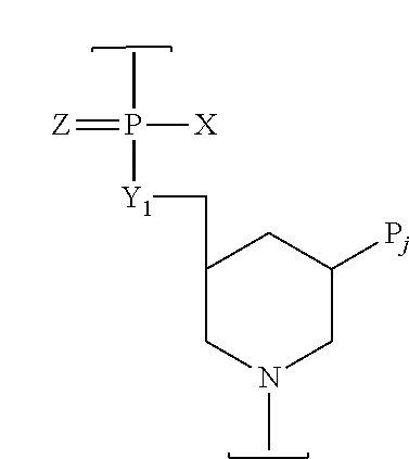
C1(C[Y1]P([X])(=[Z])C)CN(C)CC([Pj])C1
